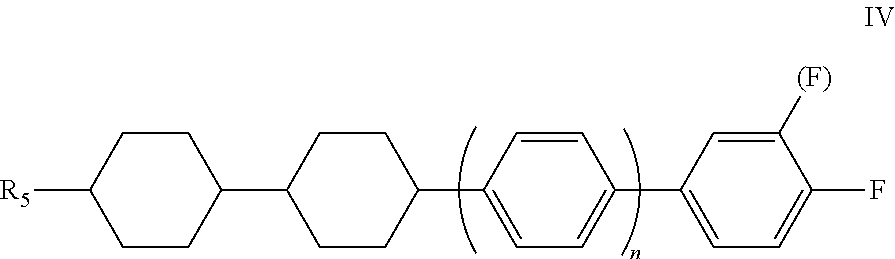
[R5]C1CCC(C2CCC(C3=CC=C(C4=CC=C(F)C([(F)])=C4)C=C3)CC2)CC1
